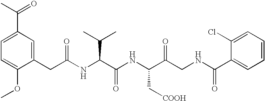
C1=C(OC)C(CC(NC(C(NC(C(CNC(C2=CC=CC=C2Cl)=O)=O)C[COOH])=O)C(C)C)=O)=CC(C(C)=O)=C1
